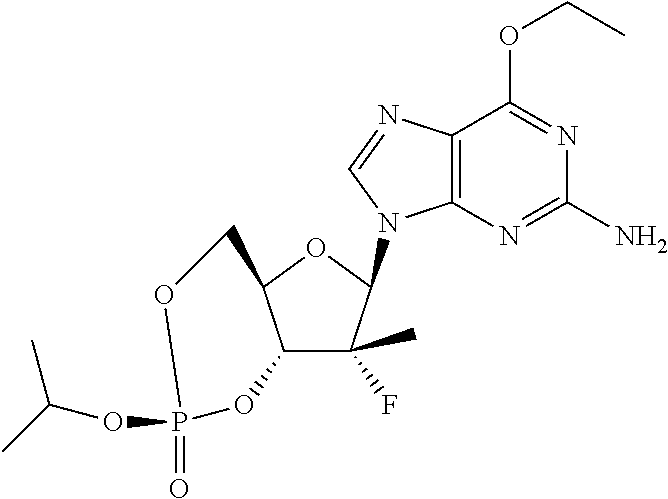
C12=C(N=C(N)N=C1OCC)N(C1C(F)(C)C3C(O1)COP(OC(C)C)(=O)O3)C=N2
